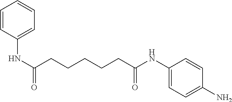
C1=CC(NC(CCCCCC(NC2=CC=C(N)C=C2)=O)=O)=CC=C1
